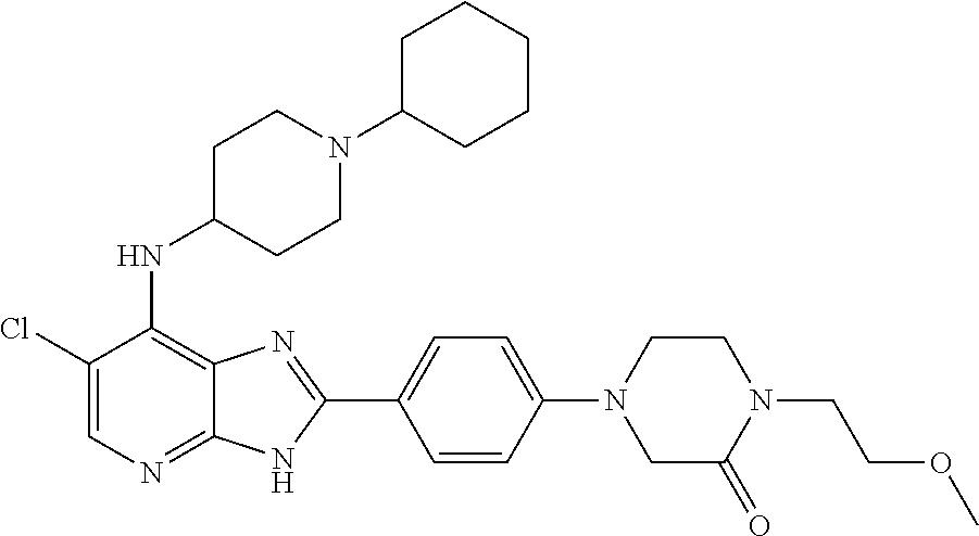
C1(Cl)=CN=C2C(=C1NC1CCN(C3CCCCC3)CC1)N=C(C1=CC=C(N3CC(=O)N(CCOC)CC3)C=C1)N2
